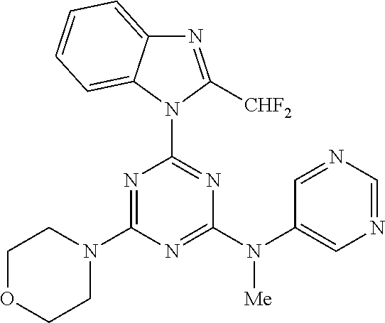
N1=C(N2CCOCC2)N=C(N(C2=CN=CN=C2)[Me])N=C1N1C([CHF2])=NC2=CC=CC=C12
